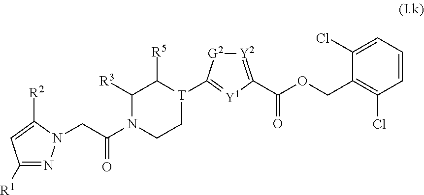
C1([R1])=NN(CC(N2CC[T](C3=[Y1]C(C(=O)OCC4=C(Cl)C=CC=C4Cl)=[Y2][G2]3)C([R5])C2[R3])=O)C([R2])=C1
